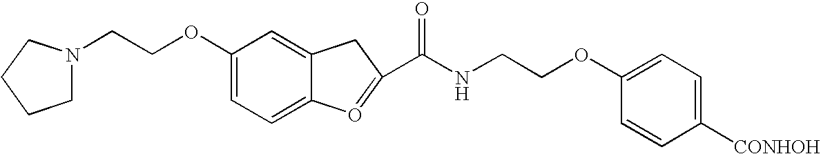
C1(OCCN2CCCC2)=CC=C2C(=C1)CC(C(NCCOC1=CC=C([CONHOH])C=C1)=O)=O2
